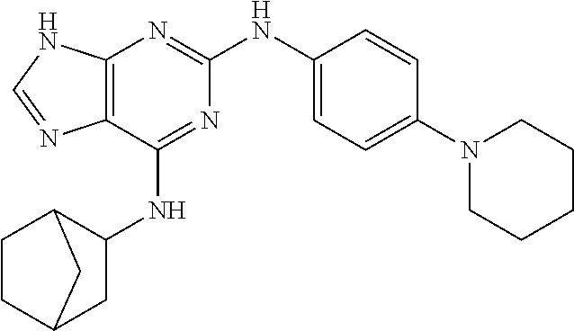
C12=C(N=C(NC3=CC=C(N4CCCCC4)C=C3)N=C1NC1C3CCC(C1)C3)NC=N2
